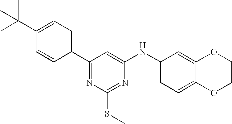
C1(C(C)(C)C)=CC=C(C2=NC(SC)=NC(NC3=CC=C4C(=C3)OCCO4)=C2)C=C1
